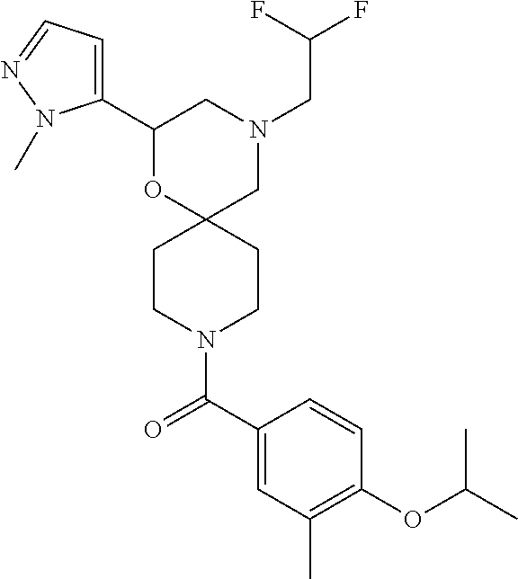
C1(C2=CC=NN2C)OC2(CN(CC(F)F)C1)CCN(C(C1=CC(C)=C(OC(C)C)C=C1)=O)CC2
